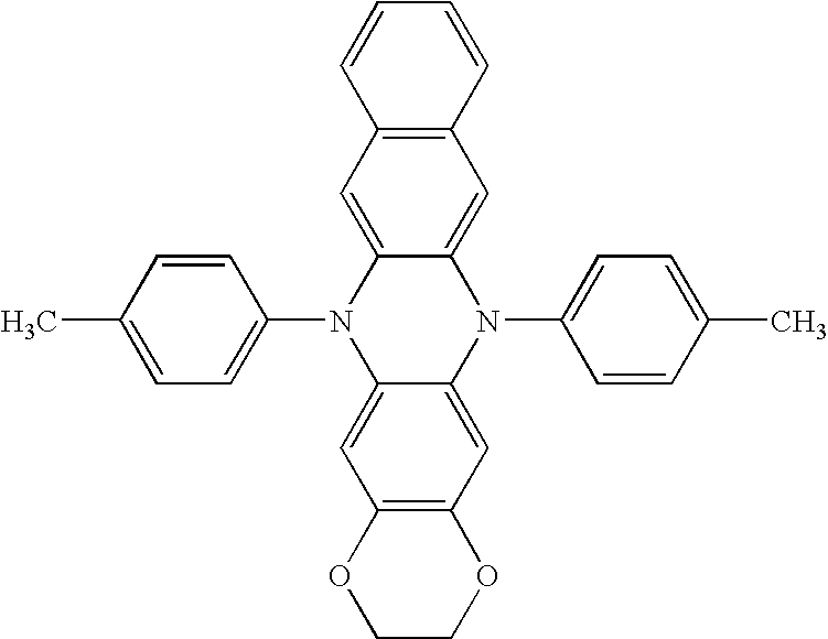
C1=CC(C)=CC=C1N1C2=CC3=C(C=C2N(C2=CC=C(C)C=C2)C2=CC4=C(C=C12)C=CC=C4)OCCO3
